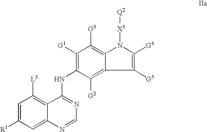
[L3]C1=C2C(=CC([R1])=C1)N=CN=C2NC1=C([G1])C([G3])=C2C(=C1[G2])C([G5])=C([G4])N2[X3][Q2]
